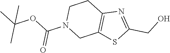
C1(CO)=NC2=C(S1)CN(C(OC(C)(C)C)=O)CC2
